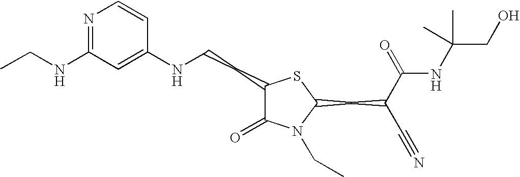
N1=C(NCC)C=C(NCCC2C(=O)N(CC)C(CC(C#N)C(=O)NC(CO)(C)C)S2)C=C1
